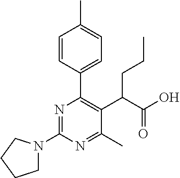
C1N(C2=NC(C3=CC=C(C)C=C3)=C(C(C(O)=O)CCC)C(C)=N2)CCC1
